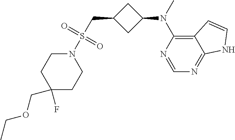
N1(S(CC2CC(N(C)C3=C4C(=NC=N3)NC=C4)C2)(=O)=O)CCC(F)(COCC)CC1
